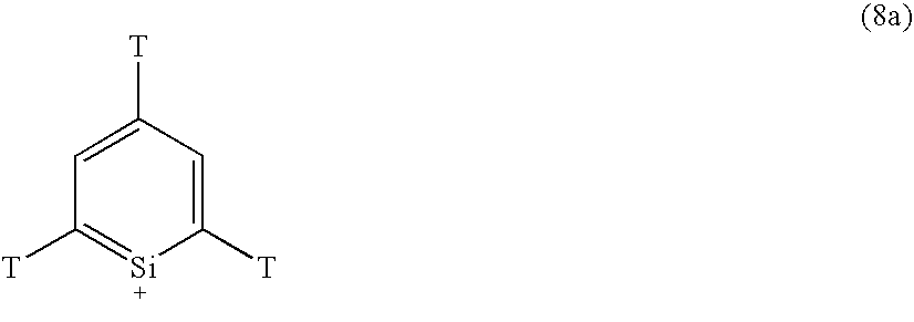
C1=C([T])C=C([T])[Si]=C1[T]
